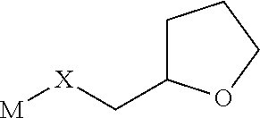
[M][X]CC1CCCO1
